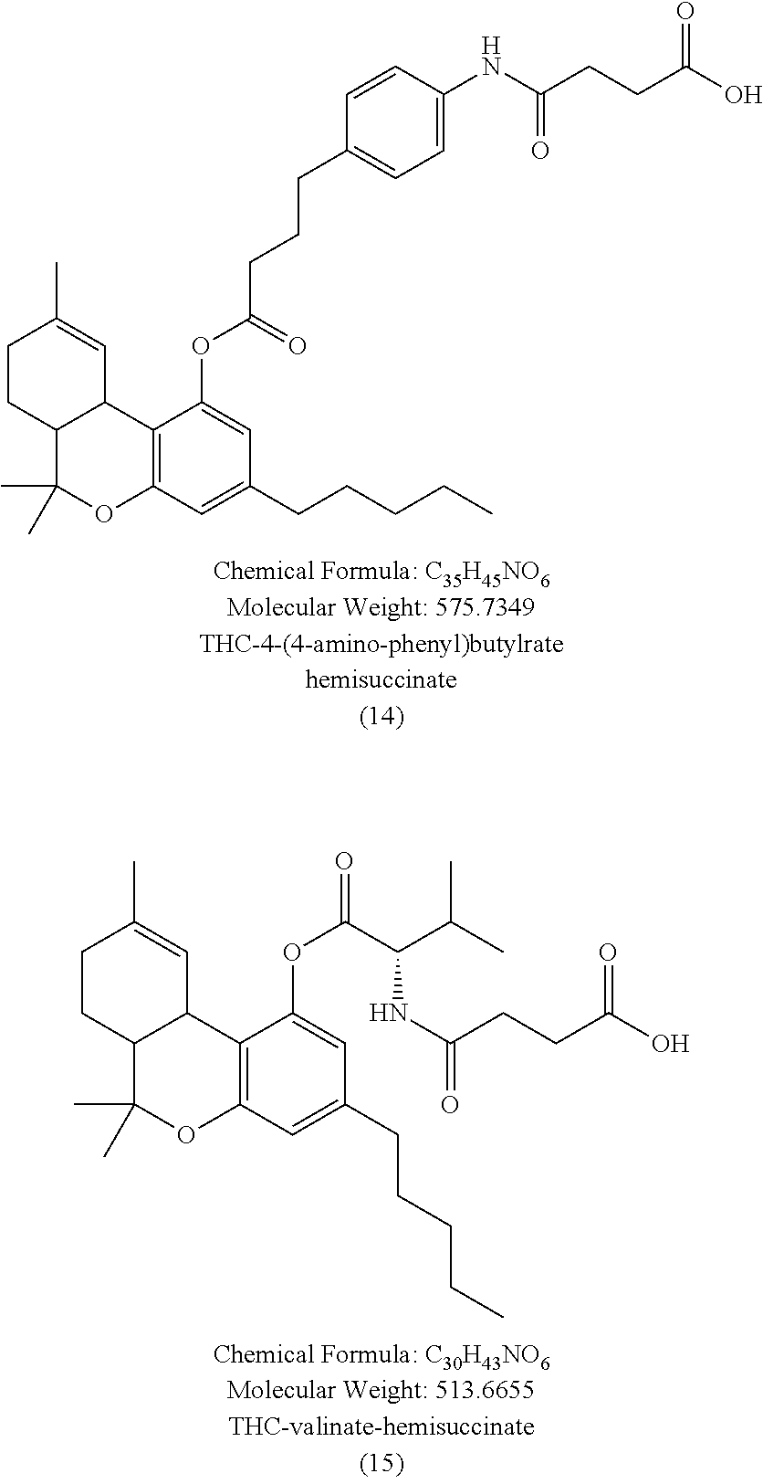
C1CC2C(C=C1C)C1=C(OC2(C)C)C=C(CCCCC)C=C1OC(CCCC1=CC=C(NC(CCC(O)=O)=O)C=C1)=O.C1CC2C(C=C1C)C1=C(OC2(C)C)C=C(CCCCC)C=C1OC(=O)C(NC(CCC(O)=O)=O)C(C)C
